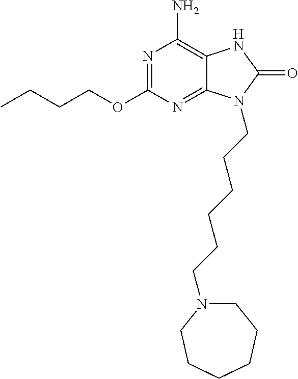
O(C1=NC(N)=C2C(=N1)N(CCCCCCN1CCCCCC1)C(=O)N2)CCCC
